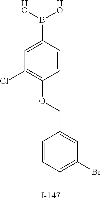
C1=C(B([HO])[HO])C=CC(OCC2=CC(Br)=CC=C2)=C1Cl
